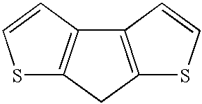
S1C2=C(C=C1)C1=C(C2)SC=C1
